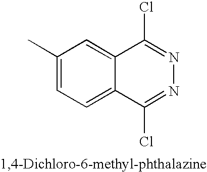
C1(C)=CC=C2C(=C1)C(Cl)=NN=C2Cl
